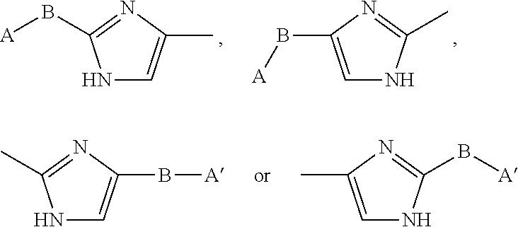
N1C=C(C)N=C1B[A].C1=C(B[A])N=C(C)N1.N1C=C(B[A])N=C1C.N1C=C(C)N=C1B[A]
